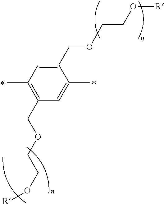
C1(COCCO[R])=CC(C)=C(COCCO[R])C=C1C
